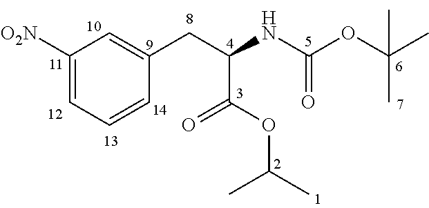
C1([O2N])=CC=CC(CC(NC(OC(C)(C)C)=O)C(OC(C)C)=O)=C1
